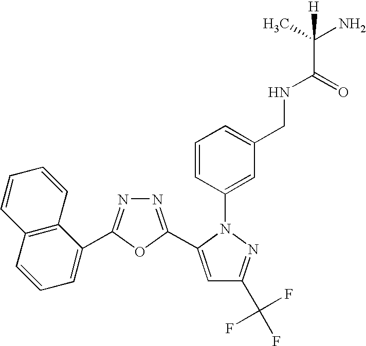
N1=C(C2=CC(C(F)(F)F)=NN2C2=CC(CNC(C(C)(N)[H])=O)=CC=C2)OC(C2=CC=CC3=C2C=CC=C3)=N1
